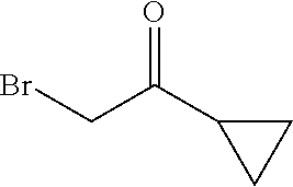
C1(C(CBr)=O)CC1
